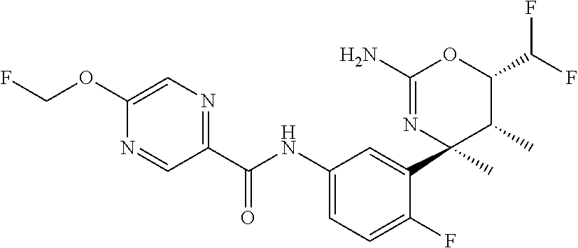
C1(C(NC2=CC=C(F)C(C3(C)C(C)C(C(F)F)OC(N)=N3)=C2)=O)=NC=C(OCF)N=C1
